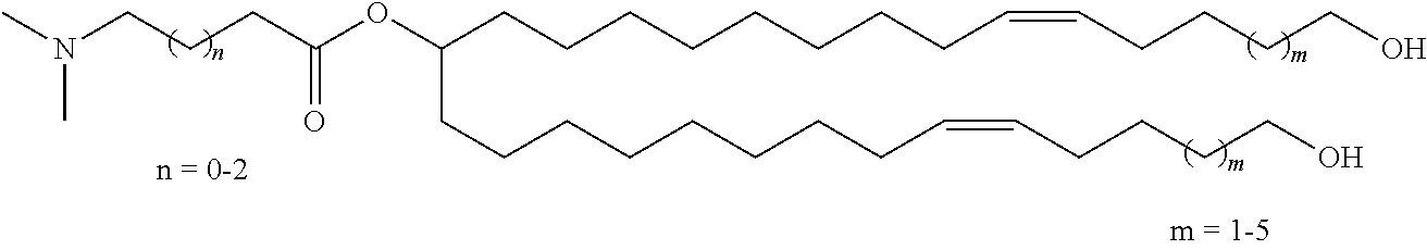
CN(CCCC(OC(CCCCCCCCC=CCCCCO)CCCCCCCCC=CCCCCO)=O)C
